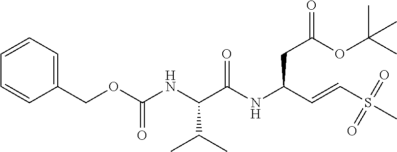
N(C(CC(=O)OC(C)(C)C)C=CS(C)(=O)=O)C(C(NC(OCC1=CC=CC=C1)=O)C(C)C)=O
